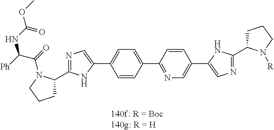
C1C(C2=NC=C(C3=CC=C(C4=NC=C(C5=CN=C(C6CCCN6[R])N5)C=C4)C=C3)N2)N(C(=O)C([Ph])NC(OC)=O)CC1
